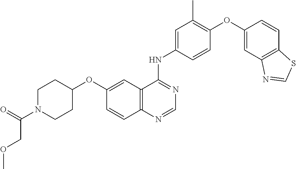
C12=C(C(NC3=CC(C)=C(OC4=CC5=C(C=C4)SC=N5)C=C3)=NC=N1)C=C(OC1CCN(C(COC)=O)CC1)C=C2
